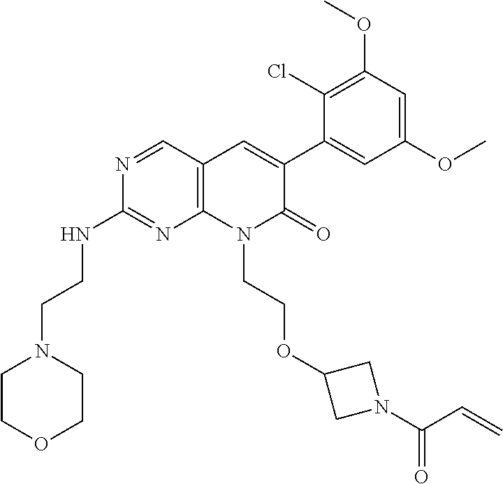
C1(NCCN2CCOCC2)=NC2=C(C=C(C3=CC(OC)=CC(OC)=C3Cl)C(=O)N2CCOC2CN(C(C=C)=O)C2)C=N1
